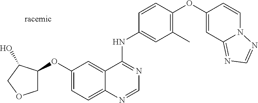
C1(OC2COCC2O)=CC=C2C(=C1)C(NC1=CC(C)=C(OC3=CC4=NC=NN4C=C3)C=C1)=NC=N2
